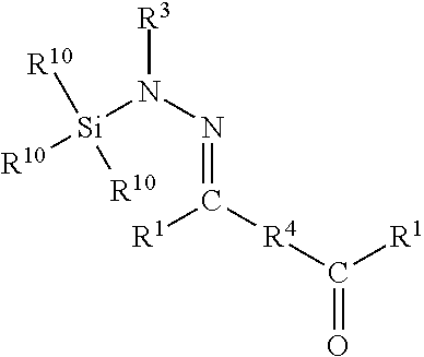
[Si](N(N=C([R4]C([R1])=O)[R1])[R3])([R10])([R10])[R10]
